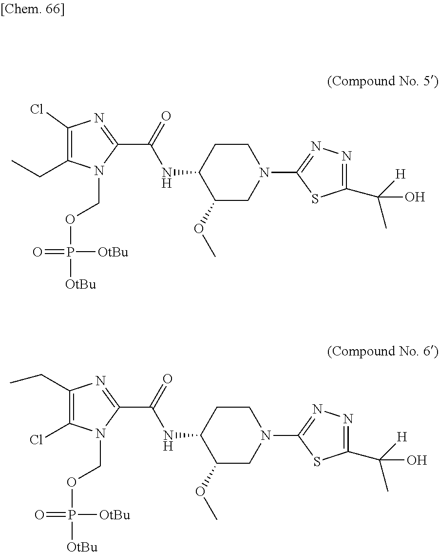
C1(OC)CN(C2=NN=C(C([H])(C)O)S2)CCC1NC(C1=NC(Cl)=C(CC)N1COP([OtBu])([OtBu])=O)=O.C1(OC)CN(C2=NN=C(C([H])(C)O)S2)CCC1NC(C1=NC(CC)=C(Cl)N1COP([OtBu])([OtBu])=O)=O
